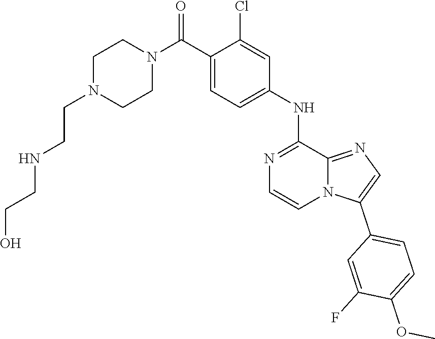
C1=C(C(=O)N2CCN(CCNCCO)CC2)C(Cl)=CC(NC2=NC=CN3C2=NC=C3C2=CC=C(OC)C(F)=C2)=C1
